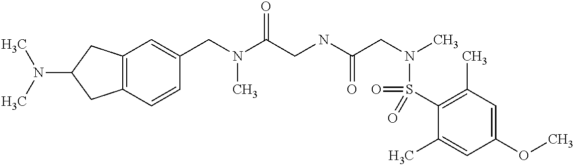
C1(CN(C(CNC(CN(C)S(C2=C(C)C=C(OC)C=C2C)(=O)=O)=O)=O)C)=CC2=C(C=C1)CC(N(C)C)C2
